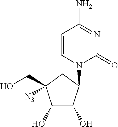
C1(O)C(O)C(N2C(=O)N=C(N)C=C2)CC1(CO)[N3]
